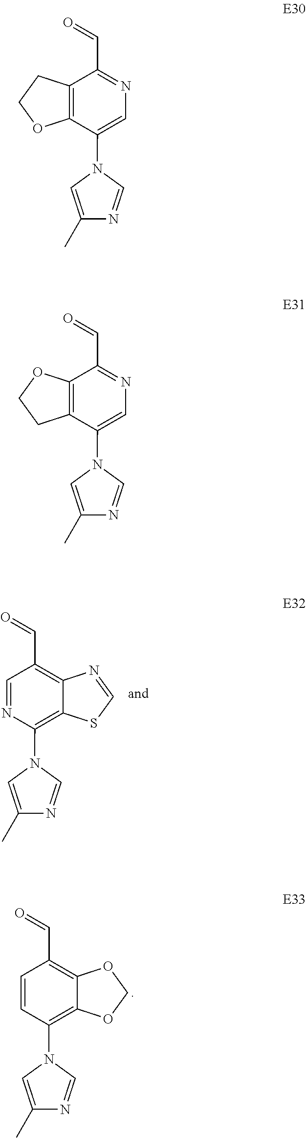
C1=NC(N2C=NC(C)=C2)=C2C(=C1C=O)N=CS2.C1=CC(N2C=NC(C)=C2)=C2C(=C1C=O)OCO2.C12=C(C(N3C=NC(C)=C3)=CN=C1C=O)OCC2.C12=C(C(N3C=NC(C)=C3)=CN=C1C=O)CCO2
